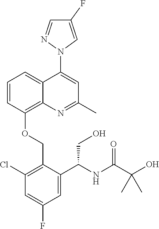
C1=CC(OCC2=C(Cl)C=C(F)C=C2C(NC(C(O)(C)C)=O)CO)=C2C(=C1)C(N1C=C(F)C=N1)=CC(C)=N2
